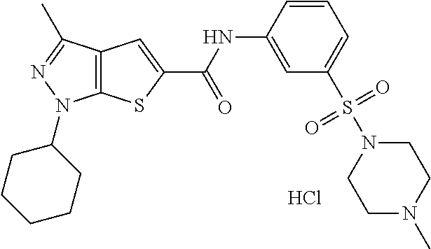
C12=C(C(C)=NN1C1CCCCC1)C=C(C(NC1=CC(S(N3CCN(C)CC3)(=O)=O)=CC=C1)=O)S2.Cl
